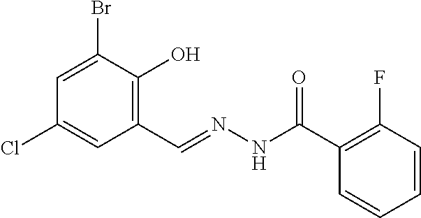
C1=C(Br)C(O)=C(C=NNC(C2=C(F)C=CC=C2)=O)C=C1Cl
